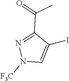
C(C1=NN([F3C])C=C1I)(=O)C
